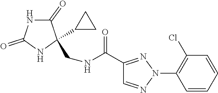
C1=CC=CC(Cl)=C1N1N=C(C(NCC2(C3CC3)C(=O)NC(=O)N2)=O)C=N1
